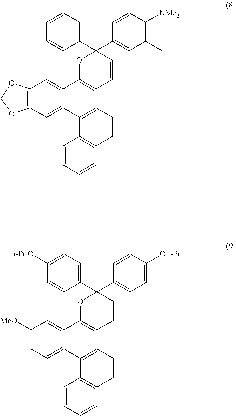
C1(C2(C3=CC(C)=C([NMe2])C=C3)OC3=C(C=C2)C2=C(C4=CC5=C(C=C34)OCO5)C3=C(CC2)C=CC=C3)=CC=CC=C1.C1(C2(C3=CC=C([O i-Pr])C=C3)OC3=C(C=C2)C2=C(C4=CC=C([MeO])C=C34)C3=C(CC2)C=CC=C3)=CC=C([i-Pr O])C=C1
